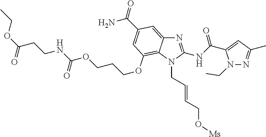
[Ms]OCC=CCN1C(NC(=O)C2=CC(C)=NN2CC)=NC2=CC(C(N)=O)=CC(OCCCOC(NCCC(OCC)=O)=O)=C12
